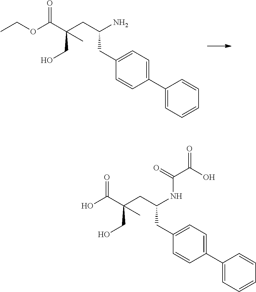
CCOC(C(CC(N)CC1=CC=C(C2=CC=CC=C2)C=C1)(CO)C)=O.OC(C(CC(NC(C(O)=O)=O)CC1=CC=C(C2=CC=CC=C2)C=C1)(CO)C)=O
